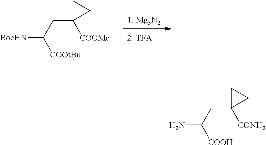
[1. Mg3N2].[COOtBu]C(CC1([COOMe])CC1)[BocHN].[COOH]C(CC1([CONH2])CC1)N
